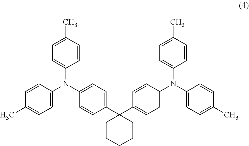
C1=C(C)C=CC(N(C2=CC=C(C3(C4=CC=C(N(C5=CC=C(C)C=C5)C5=CC=C(C)C=C5)C=C4)CCCCC3)C=C2)C2=CC=C(C)C=C2)=C1
